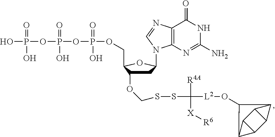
OP(OP(OP(OCC1C(OCSSC([L2]OC2C3C4C5C(C43)C52)([R4A])[X][R6])CC(N2C3=C(C(=O)NC(N)=N3)N=C2)O1)(=O)O)(=O)O)(=O)O
